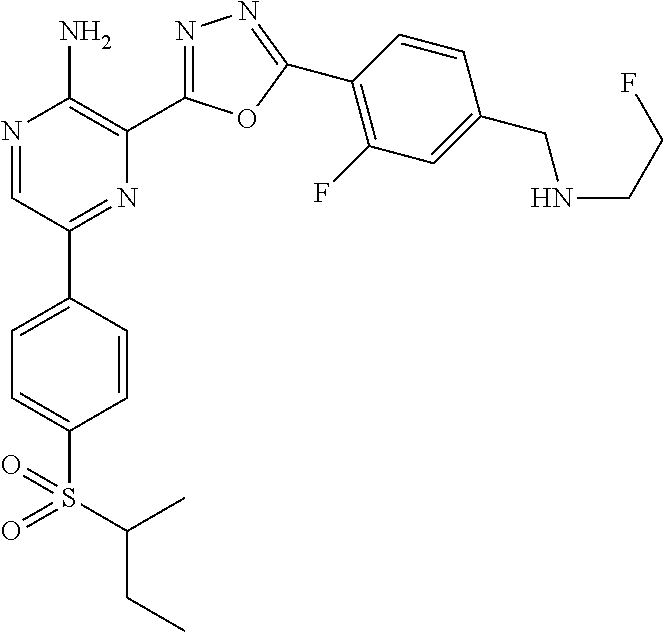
N1=CC(C2=CC=C(S(C(C)CC)(=O)=O)C=C2)=NC(C2=NN=C(C3=C(F)C=C(CNCCF)C=C3)O2)=C1N
